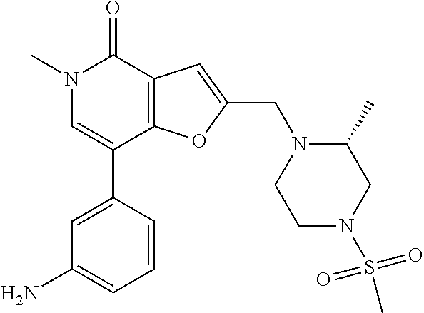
C1=C(C2=CN(C)C(=O)C3=C2OC(CN2CCN(S(C)(=O)=O)CC2C)=C3)C=CC=C1N
